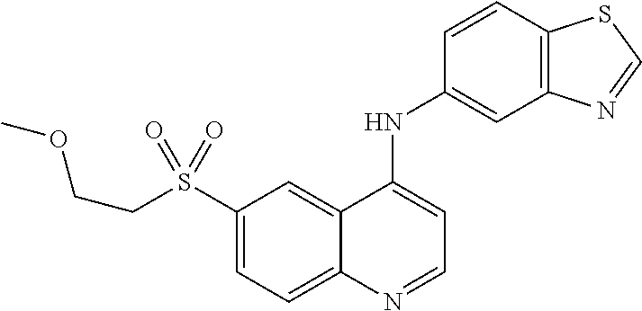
C1(S(CCOC)(=O)=O)=CC=C2C(=C1)C(NC1=CC3=C(C=C1)SC=N3)=CC=N2
